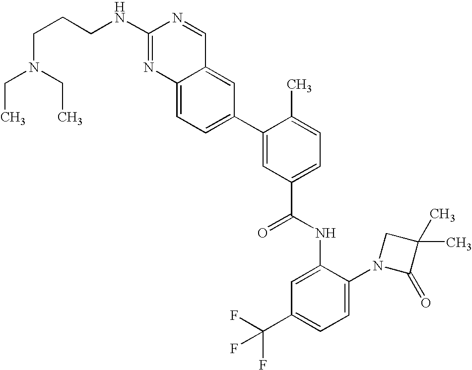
C12=CC=C(C3=CC(C(NC4=CC(C(F)(F)F)=CC=C4N4C(=O)C(C)(C)C4)=O)=CC=C3C)C=C1C=NC(NCCCN(CC)CC)=N2
